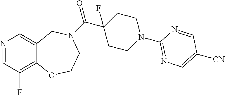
N1=CC(F)=C2C(=C1)CN(C(C1(F)CCN(C3=NC=C([CN])C=N3)CC1)=O)CCO2
